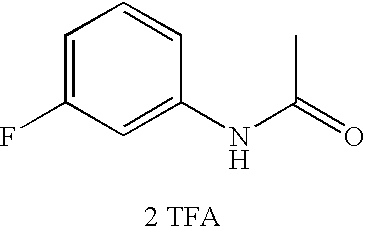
[2 TFA].N(C(=O)C)C1=CC(F)=CC=C1
